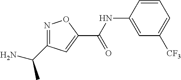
N1=C(C(C)N)C=C(C(NC2=CC([CF3])=CC=C2)=O)O1
